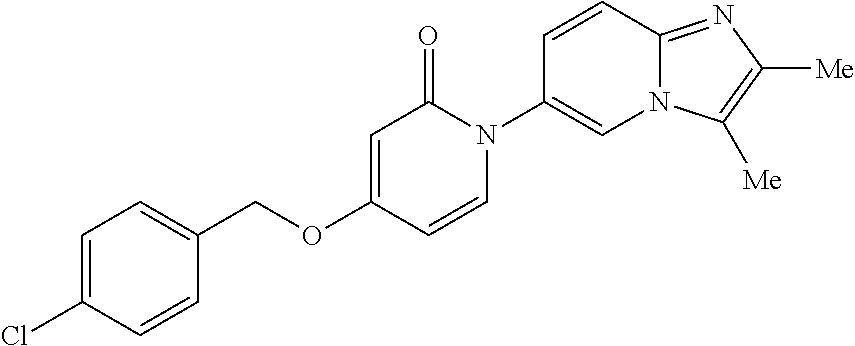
C1(COC2=CC(=O)N(C3=CN4C(=NC([Me])=C4[Me])C=C3)C=C2)=CC=C(Cl)C=C1
